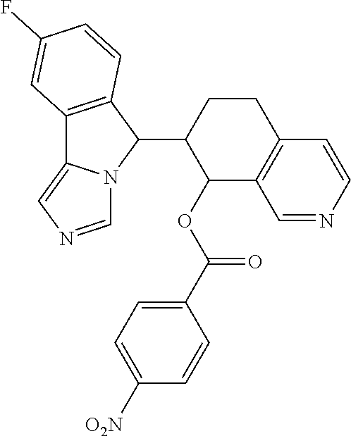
C12=C(C(C3C(OC(C4=CC=C([O2N])C=C4)=O)C4=C(CC3)C=CN=C4)N3C1=CN=C3)C=CC(F)=C2
